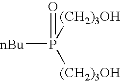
[nBu]P([(CH2)3OH])([(CH2)3OH])=O
